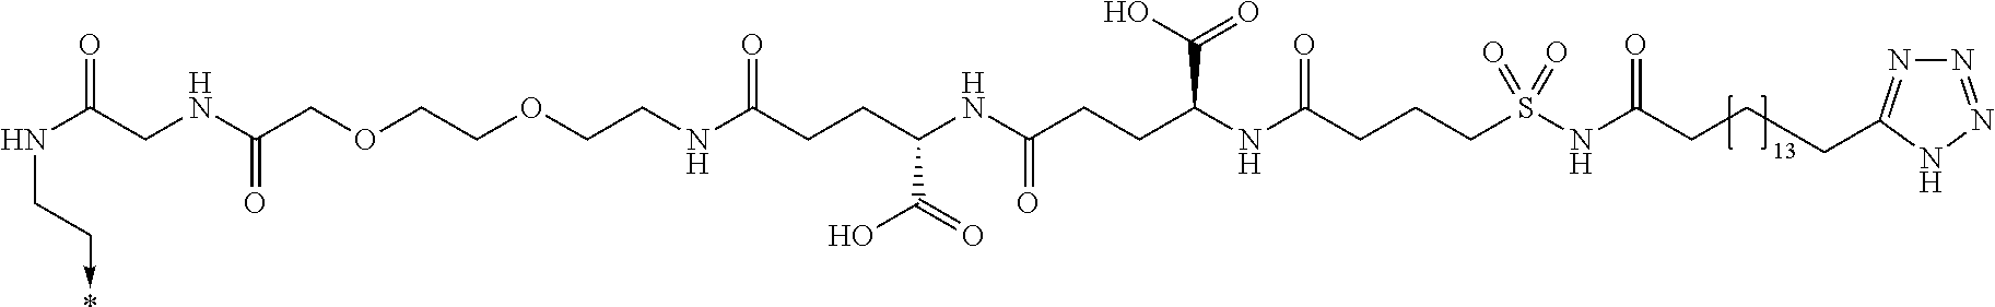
N(C(CNC(COCCOCCNC(CCC(NC(CCC(NC(CCCS(NC(CCCC1=NN=NN1)=O)(=O)=O)=O)C(O)=O)=O)C(=O)O)=O)=O)=O)CC->*
